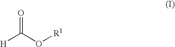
[H]C(O[R1])=O
